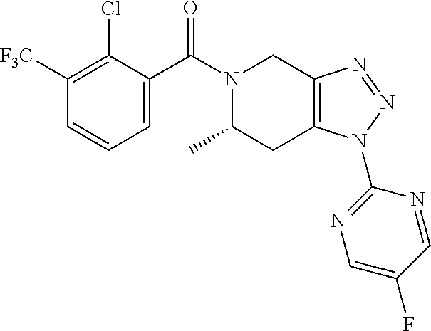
C1([F3C])=C(Cl)C(C(N2C(C)CC3=C(C2)N=NN3C2=NC=C(F)C=N2)=O)=CC=C1
